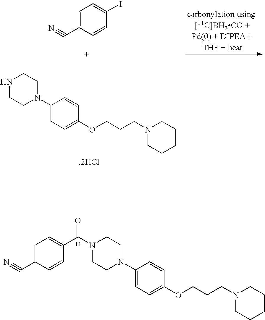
C1=C(C#N)C=CC(I)=C1.N1CCN(C2=CC=C(OCCCN3CCCCC3)C=C2)CC1.[.2HCl].C1=C(C#N)C=CC(C(N2CCN(C3=CC=C(OCCCN4CCCCC4)C=C3)CC2)=O)=C1
